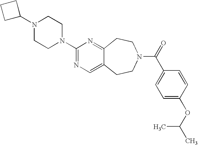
C1C(N2CCN(C3=NC=C4C(=N3)CCN(C(=O)C3=CC=C(OC(C)C)C=C3)CC4)CC2)CC1
